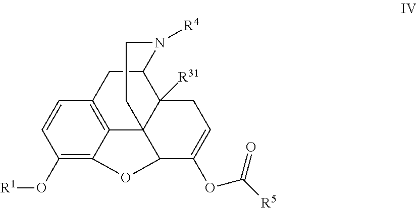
C1(O[R1])=C2C3=C(C=C1)CC1C4([R31])C3(C(C(OC([R5])=O)=CC4)O2)CCN1[R4]
